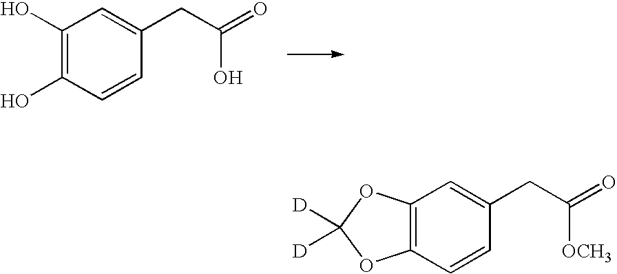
C1(O)=C(O)C=CC(CC(=O)O)=C1.C12=C(C=CC(CC(=O)[OCH3])=C1)OC([D])([D])O2
